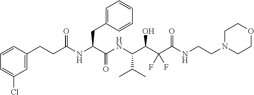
C(C(NC(CCC1=CC(Cl)=CC=C1)=O)C(NC(C(C(C(NCCN1CCOCC1)=O)(F)F)O)C(C)C)=O)C1=CC=CC=C1
